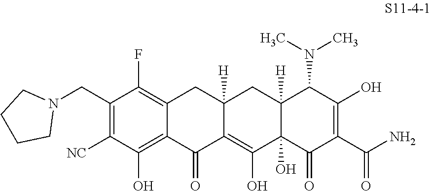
C1(CN2CCCC2)=C([NC])C(O)=C2C(=C1F)CC1([H])C(=C(O)C3(O)C([H])(C1)C(N(C)C)C(O)=C(C(N)=O)C3=O)C2=O
